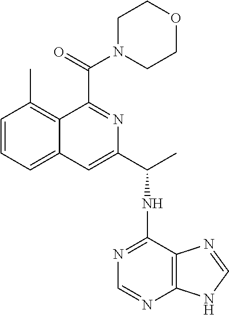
C1=CC=C2C(=C1C)C(C(N1CCOCC1)=O)=NC(C(NC1=NC=NC3=C1N=CN3)C)=C2
